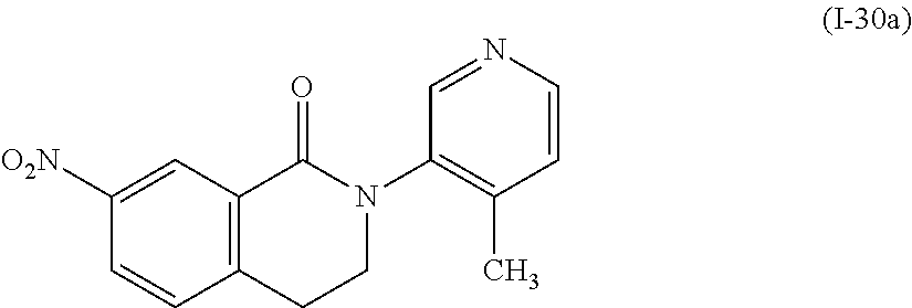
C12=C(C=C([O2N])C=C1)C(=O)N(C1=C(C)C=CN=C1)CC2
